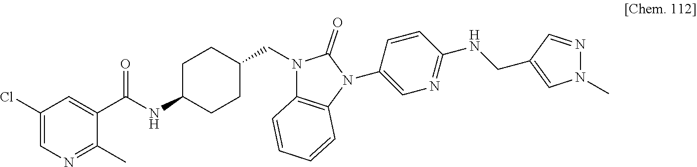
C1(Cl)=CN=C(C)C(C(NC2CCC(CN3C4=C(N(C5=CN=C(NCC6=CN(C)N=C6)C=C5)C3=O)C=CC=C4)CC2)=O)=C1
